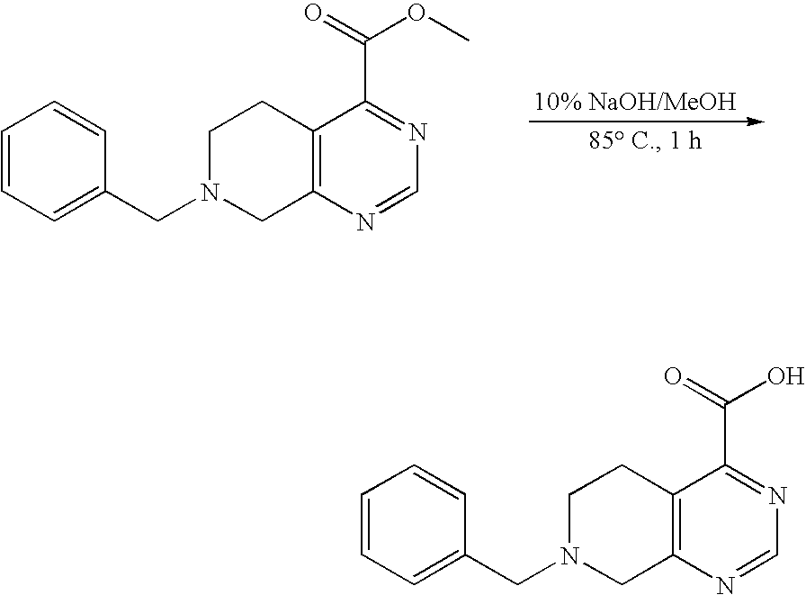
C1=CC=C(CN2CC3=C(CC2)C(C(=O)OC)=NC=N3)C=C1.C1=CC=C(CN2CC3=C(CC2)C(C(=O)O)=NC=N3)C=C1
